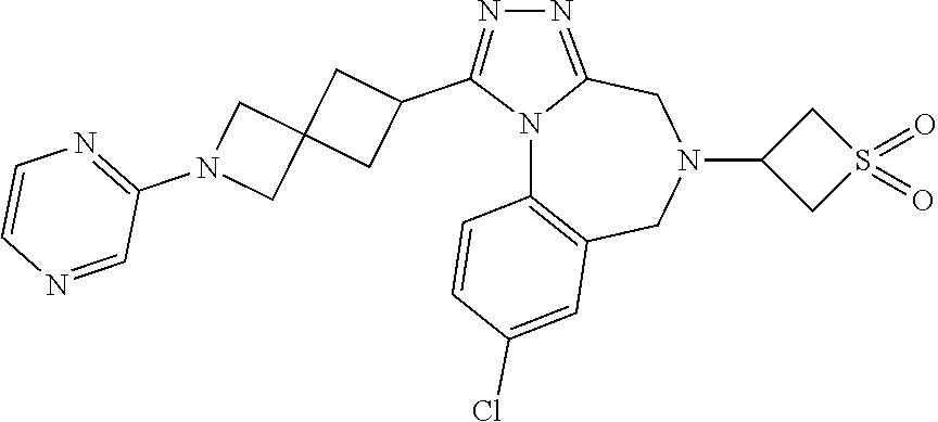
N12C3=C(CN(C4CS(=O)(=O)C4)CC1=NN=C2C1CC2(C1)CN(C1=NC=CN=C1)C2)C=C(Cl)C=C3
